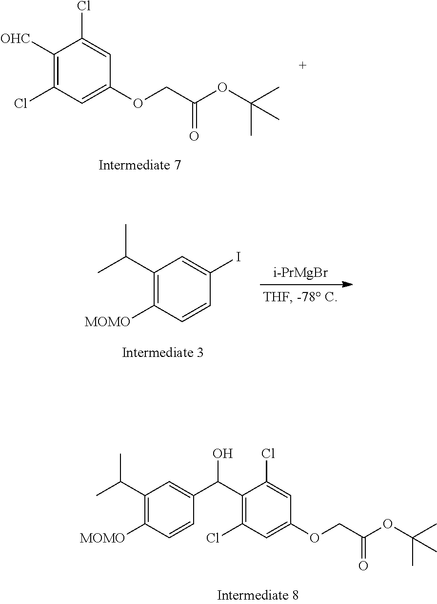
C1([OHC])=C(Cl)C=C(OCC(=O)OC(C)(C)C)C=C1Cl.C1(C(C)C)=C([MOMO])C=CC(I)=C1.[i-PrMgBr].C1(C(C)C)=C([MOMO])C=CC(C(C2=C(Cl)C=C(OCC(OC(C)(C)C)=O)C=C2Cl)O)=C1
